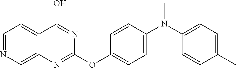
C1=NC=C2C(=C1)C(O)=NC(OC1=CC=C(N(C3=CC=C(C)C=C3)C)C=C1)=N2
